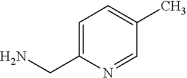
C1=C(CN)N=CC(C)=C1
